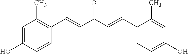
C1=C(O)C=CC(C=CC(C=CC2=CC=C(O)C=C2C)=O)=C1C
